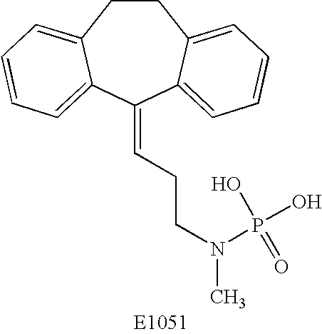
C1CC2=CC=CC=C2C(=CCCN(C)P(O)(O)=O)C2=CC=CC=C12
